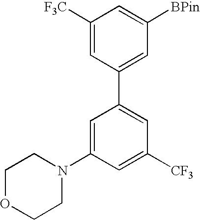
C1([F3C])=CC(C2=CC([CF3])=CC(N3CCOCC3)=C2)=CC([BPin])=C1
